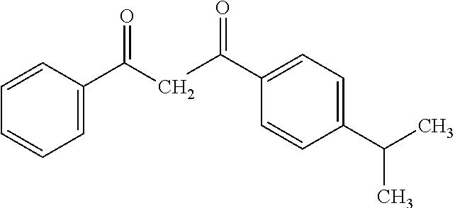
C1=CC(C(CC(C2=CC=C(C(C)C)C=C2)=O)=O)=CC=C1
